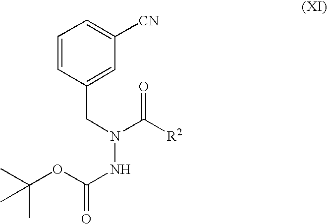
C1=CC(CN(NC(OC(C)(C)C)=O)C([R2])=O)=CC([CN])=C1
